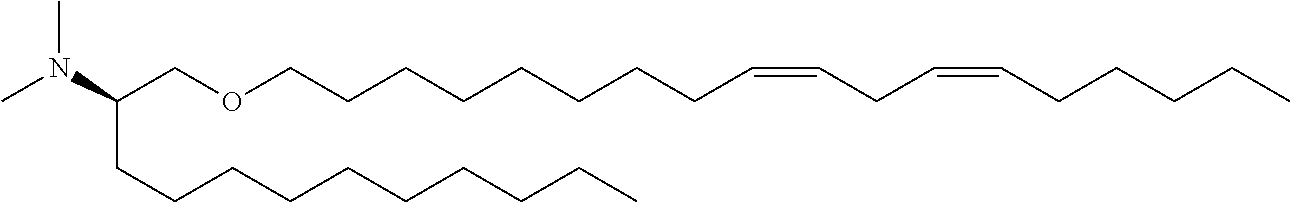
C(COCCCCCCCCC=CCC=CCCCCC)(N(C)C)CCCCCCCCCC
